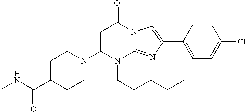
C1C(C(NC)=O)CCN(C2=CC(=O)N3C(=NC(C4=CC=C(Cl)C=C4)=C3)N2CCCCC)C1
